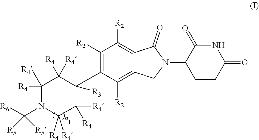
C1([R4])([R4])N(C([R6])([R5])[R5])C([R4])([R4])C([R4])([R4])C([R3])(C2=C([R2])C([R2])=C3C(=C2[R2])CN(C2CCC(=O)NC2=O)C3=O)C1([R4])[R4]
